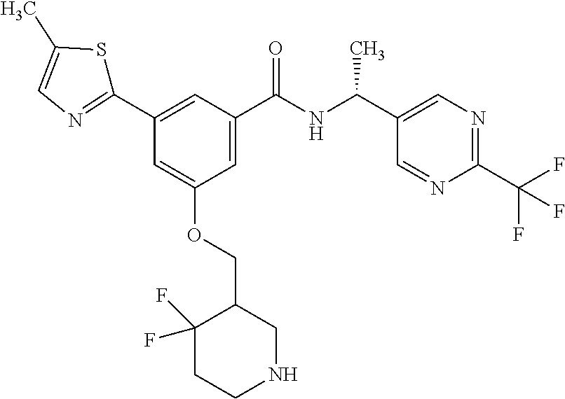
C1=C(C(NC(C2=CN=C(C(F)(F)F)N=C2)C)=O)C=C(C2=NC=C(C)S2)C=C1OCC1C(F)(F)CCNC1
